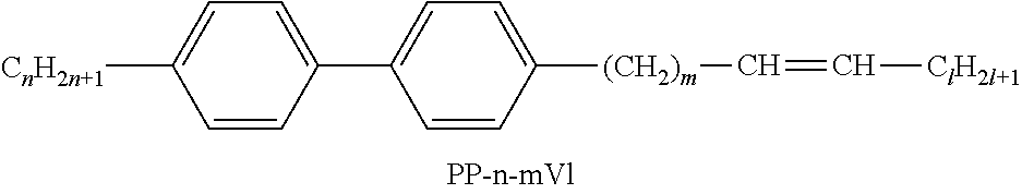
[(CH2)m](C1=CC=C(C2=CC=C([CnH2n+1])C=C2)C=C1)C=C[ClH2l+1]
